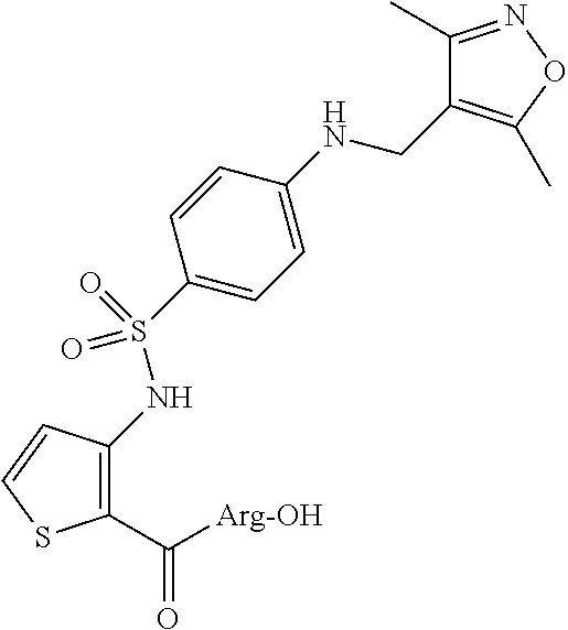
C1(C([Arg-OH])=O)=C(NS(C2=CC=C(NCC3=C(C)ON=C3C)C=C2)(=O)=O)C=CS1
